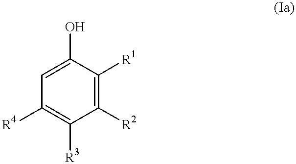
C1=C(O)C([R1])=C([R2])C([R3])=C1[R4]
